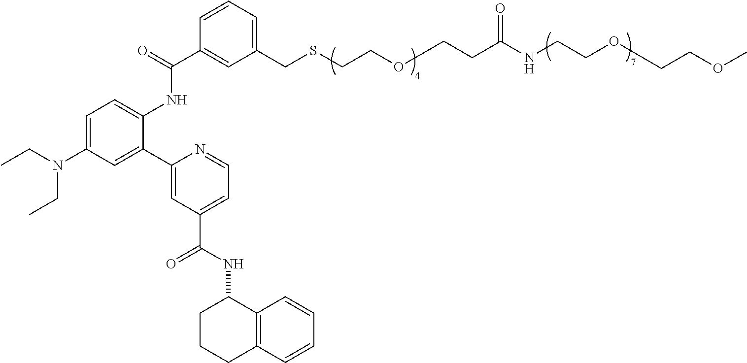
C1=C(N(CC)CC)C=C(C2=CC(C(NC3C4=C(C=CC=C4)CCC3)=O)=CC=N2)C(NC(C2=CC(CSCCOCCC(NCCOCCOC)=O)=CC=C2)=O)=C1
